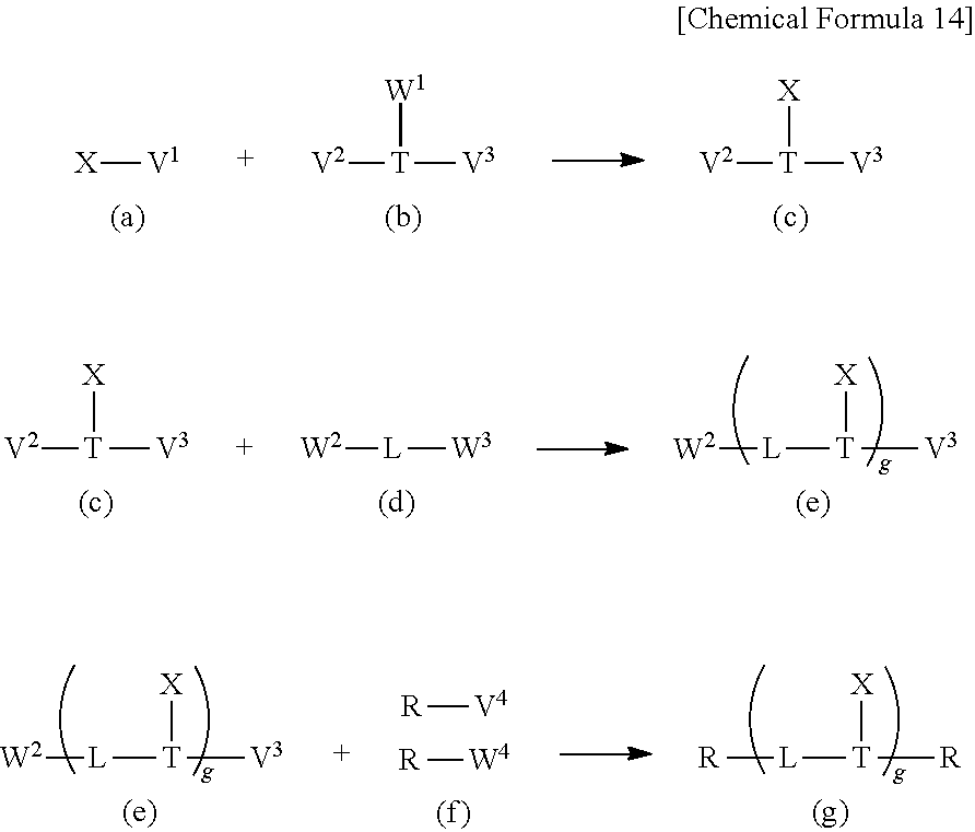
[X][V1].[V2][T]([W1])[V3].[V2][T]([X])[V3].[V2][T]([X])[V3].[W2][L][W3].[L]([T]([V3])[X])[W2].[L]([T]([V3])[X])[W2].[R][V4].[R][W4].[L]([T]([R])[X])[R]
